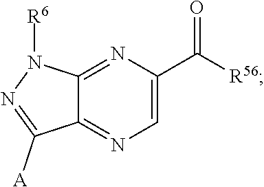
[R56]C(=O)C1=CN=C2C(=N1)N([R6])N=C2[A]
